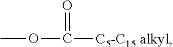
C([C5-C15 alkyl])(OC)=O
